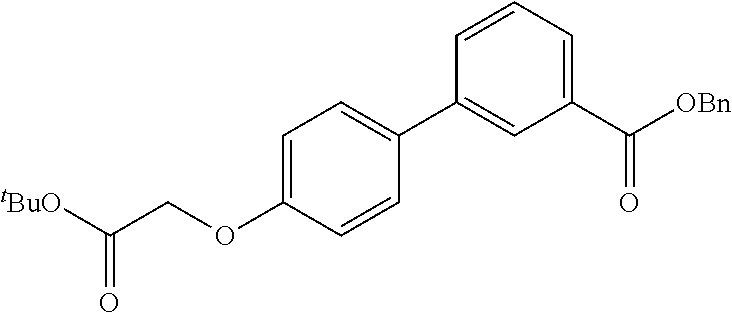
C1(C([OBn])=O)=CC=CC(C2=CC=C(OCC([tBuO])=O)C=C2)=C1
